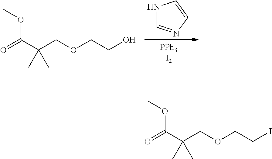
N1C=NC=C1.O=C(C(COCCO)(C)C)OC.O=C(C(COCCI)(C)C)OC
